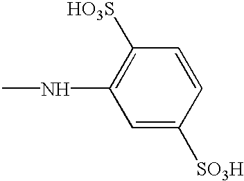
CNC1=C([HO3S])C=CC([SO3H])=C1
